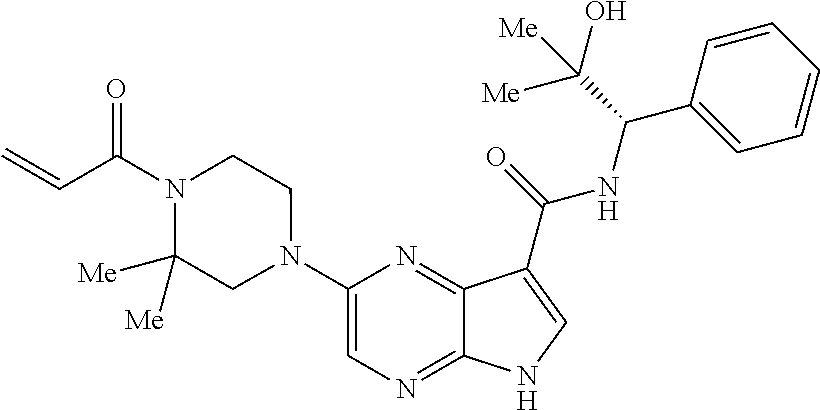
C1(N2CCN(C(C=C)=O)C([Me])([Me])C2)=CN=C2C(=N1)C(C(=O)NC(C1=CC=CC=C1)C([Me])(O)[Me])=CN2
